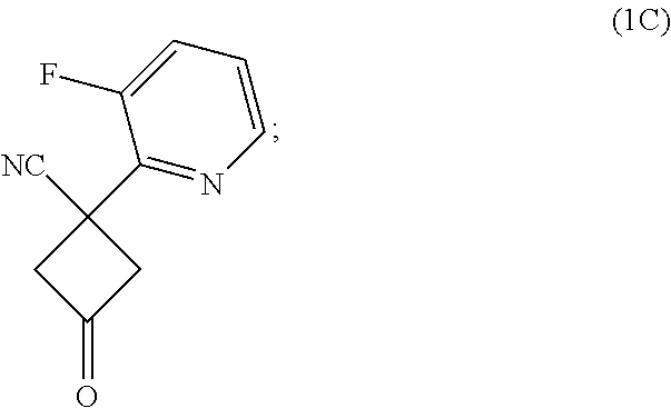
C1([NC])(C2=NC=CC=C2F)CC(=O)C1
